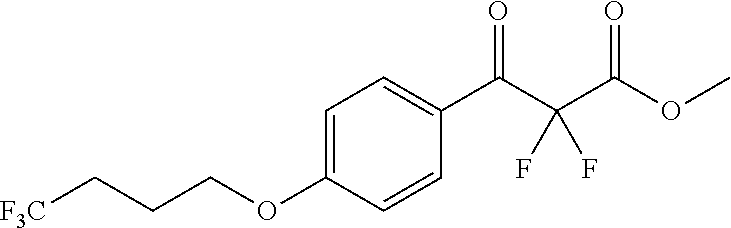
C1=C(OCCC[F3C])C=CC(C(C(C(OC)=O)(F)F)=O)=C1
